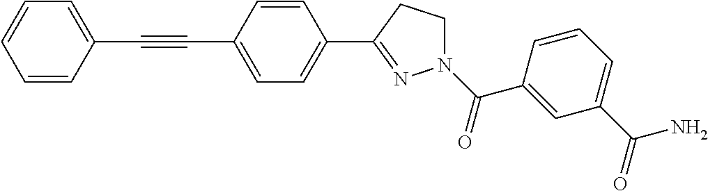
C1=CC(C#CC2=CC=CC=C2)=CC=C1C1=NN(C(=O)C2=CC(C(=O)N)=CC=C2)CC1
